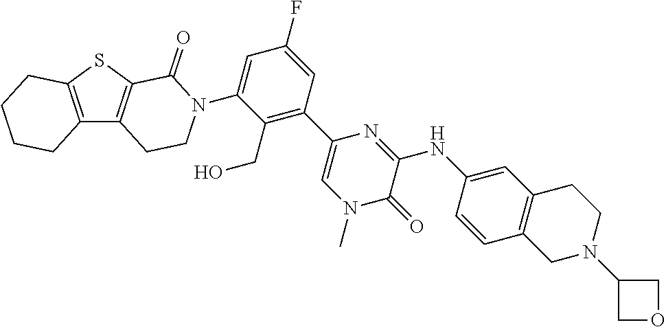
C12=C(C3=C(S1)C(=O)N(C1=CC(F)=CC(C4=CN(C)C(=O)C(NC5=CC6=C(C=C5)CN(C5COC5)CC6)=N4)=C1CO)CC3)CCCC2
